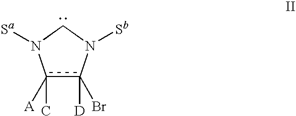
c1(C)([A])c([D])(Br)N([Sb])CN1[Sa]
